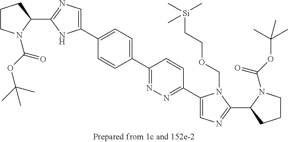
C1(C2=CC=C(C3=NN=C(C4=CN=C(C5CCCN5C(OC(C)(C)C)=O)N4COCC[Si](C)(C)C)C=C3)C=C2)=CN=C(C2CCCN2C(OC(C)(C)C)=O)N1
